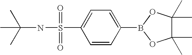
C1=CC(B2OC(C)(C)C(C)(C)O2)=CC=C1S(NC(C)(C)C)(=O)=O
